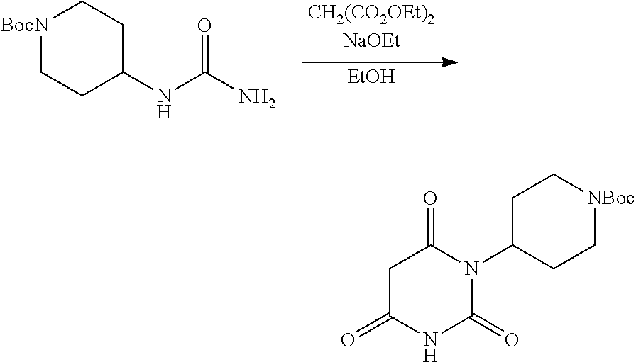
[EtOH].[BocN]1CCC(NC(N)=O)CC1.C1C(=O)NC(=O)N(C2CC[NBoc]CC2)C1=O
